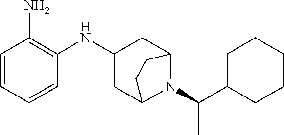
C1=CC=CC(NC2CC3N(C(C4CCCCC4)C)C(C2)CC3)=C1N
